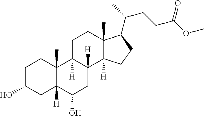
C1C(O)CC2([H])C(C)(C1)C1([H])C([H])(CC2O)C2([H])C(C)(CC1)C(C(C)CCC(OC)=O)CC2
